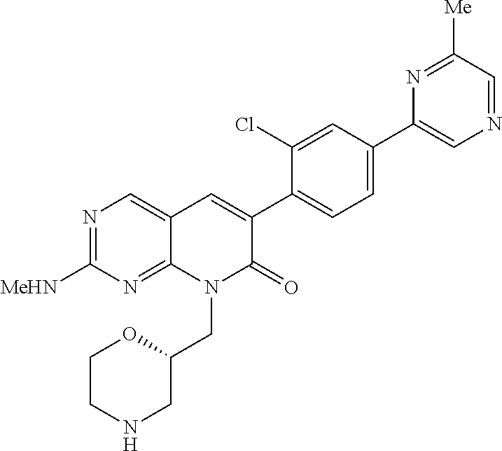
N1=C([MeHN])N=C2C(=C1)C=C(C1=CC=C(C3=CN=CC([Me])=N3)C=C1Cl)C(=O)N2CC1OCCNC1
